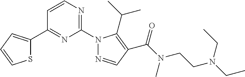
C1=CC(C2=CC=CS2)=NC(N2N=CC(C(N(C)CCN(CC)CC)=O)=C2C(C)C)=N1
